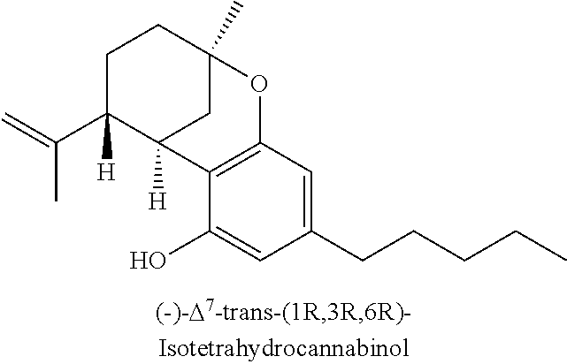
C12=C(C=C(CCCCC)C=C1O)OC1(C)CC2([H])C(C(=C)C)([H])CC1
